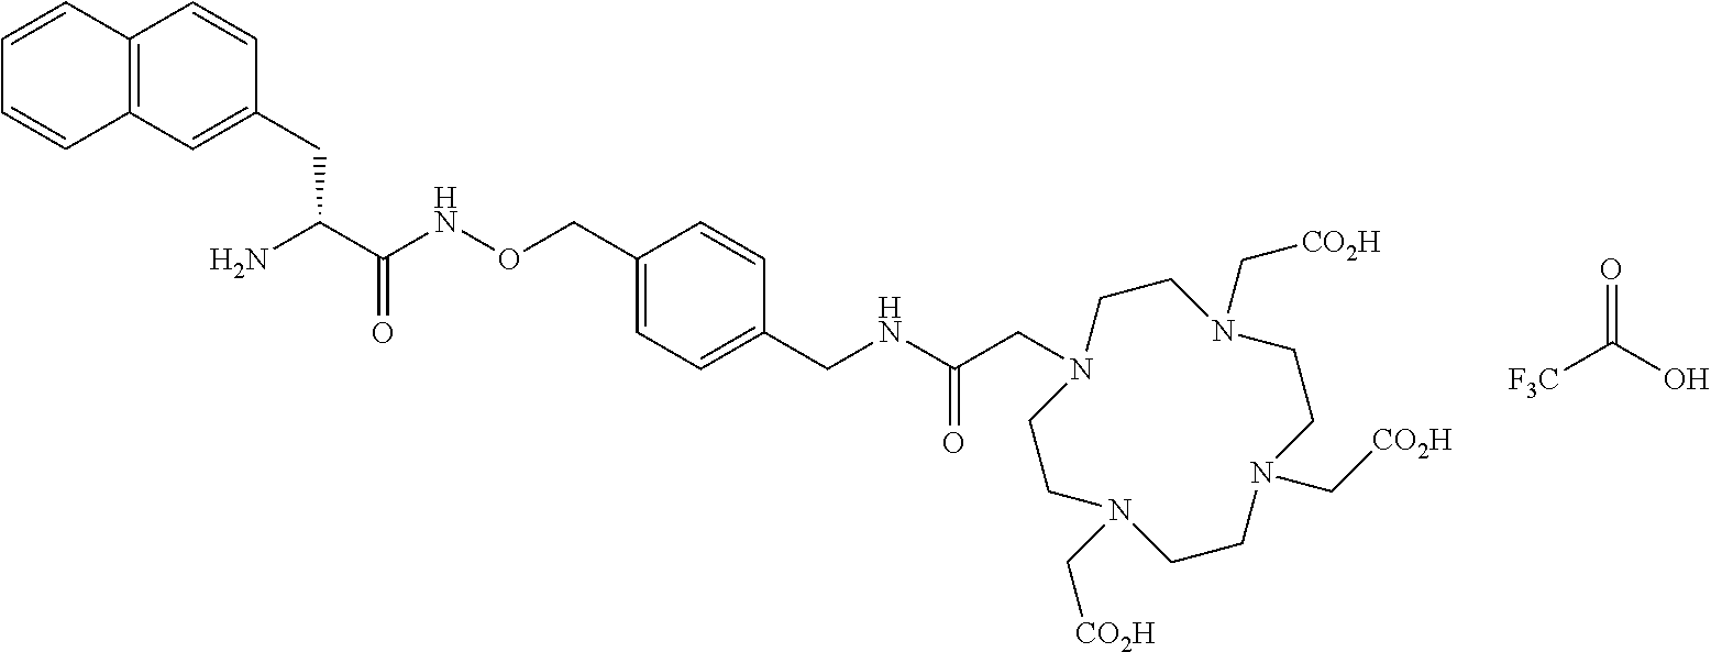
[F3C]C(O)=O.C(C(C(NOCC1=CC=C(CNC(CN2CCN(C[CO2H])CCN(C[CO2H])CCN(C[CO2H])CC2)=O)C=C1)=O)N)C1=CC2=C(C=C1)C=CC=C2
